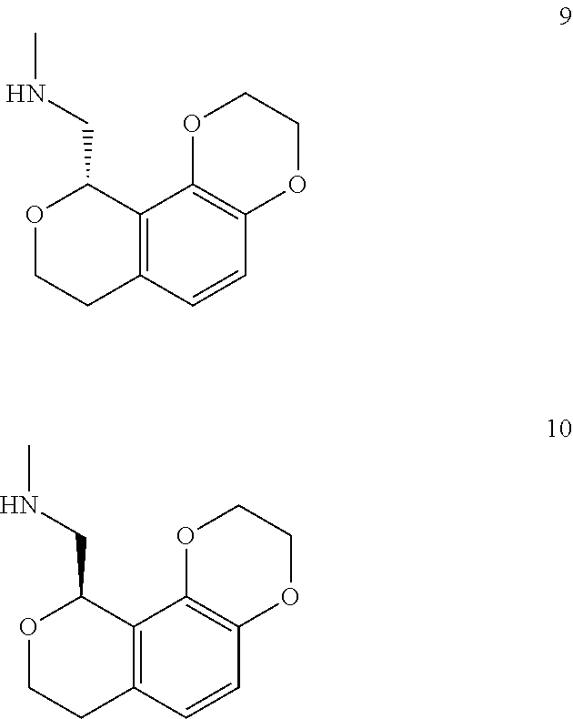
O1CCC2=C(C1CNC)C1=C(C=C2)OCCO1.O1CCC2=C(C1CNC)C1=C(C=C2)OCCO1
